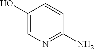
C1(O)=CN=C(N)C=C1
